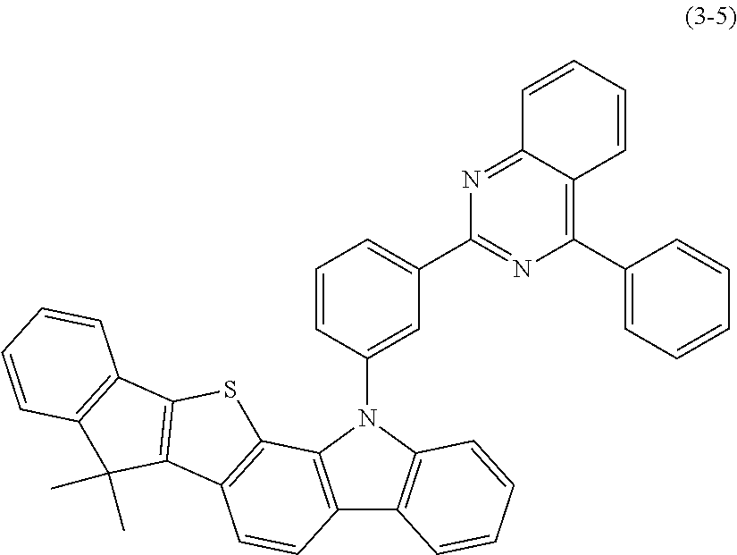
C1=CC(N2C3=C(C4=C2C=CC=C4)C=CC2=C3SC3=C2C(C)(C)C2=C3C=CC=C2)=CC(C2=NC(C3=CC=CC=C3)=C3C(=N2)C=CC=C3)=C1
